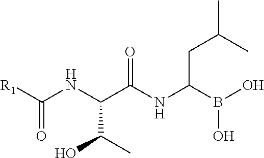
[R1]C(NC(C(NC(B(O)O)CC(C)C)=O)C(O)C)=O
